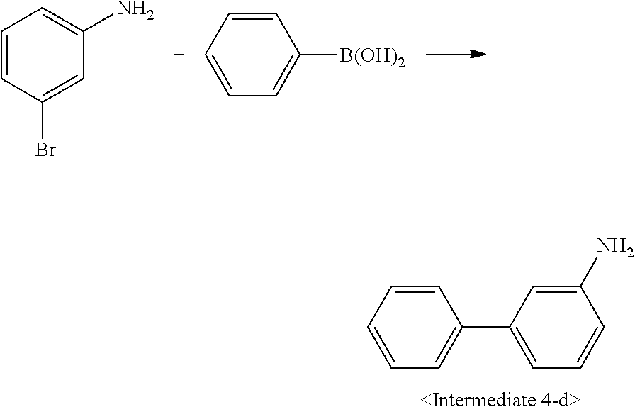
C1=CC(C2=CC=CC(N)=C2)=CC=C1.C1=CC(Br)=CC(N)=C1.C1=CC([B(OH)2])=CC=C1
